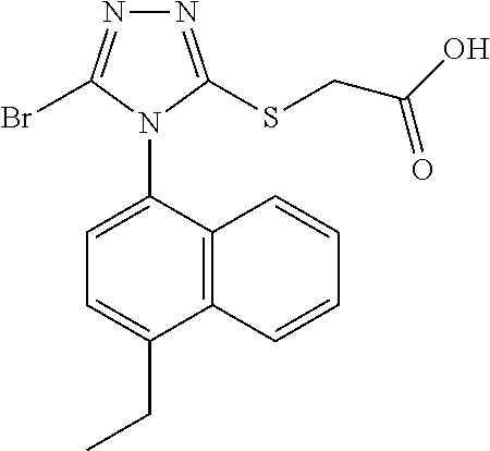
N1=C(SCC(O)=O)N(C2=CC=C(CC)C3=C2C=CC=C3)C(Br)=N1
